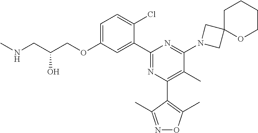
C1=C(OCC(CNC)O)C=C(C2=NC(C3=C(C)ON=C3C)=C(C)C(N3CC4(C3)OCCCC4)=N2)C(Cl)=C1
